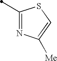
C1(C)=NC([Me])=CS1
